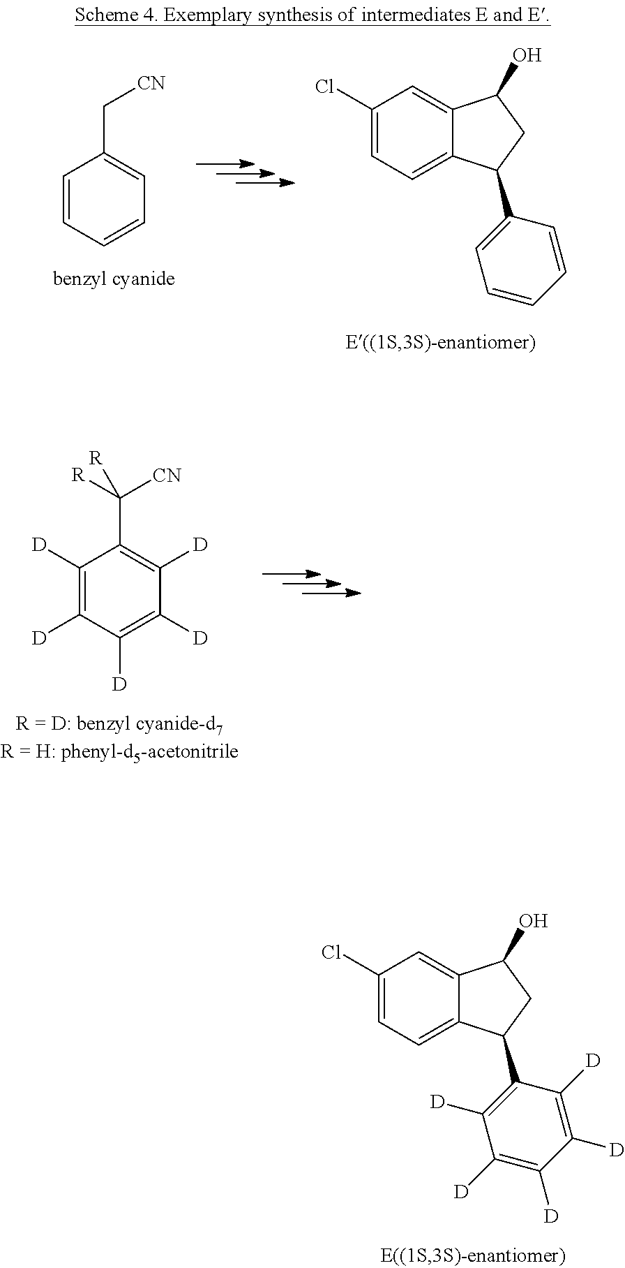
C1(Cl)=CC=C2C(=C1)C(O)CC2C1=CC=CC=C1.C1=CC=CC=C1C[CN].C1([D])=C([D])C([D])=C([D])C([D])=C1C([CN])([R])[R].C1(Cl)=CC=C2C(=C1)C(O)CC2C1=C([D])C([D])=C([D])C([D])=C1[D]
